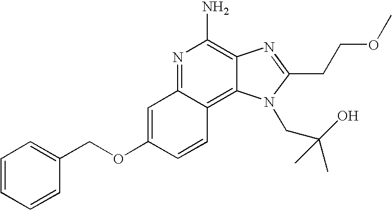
N1=C2C(=C3C(=C1N)N=C(CCOC)N3CC(O)(C)C)C=CC(OCC1=CC=CC=C1)=C2
